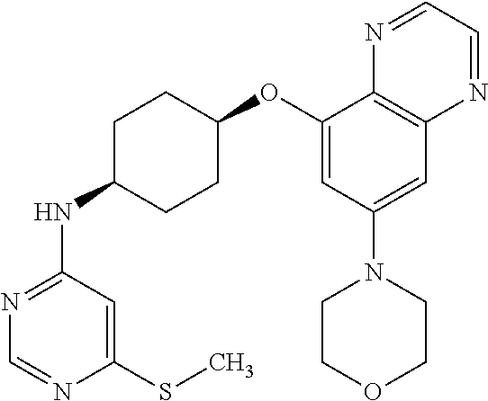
C1(OC2CCC(NC3=NC=NC(SC)=C3)CC2)=CC(N2CCOCC2)=CC2=C1N=CC=N2
